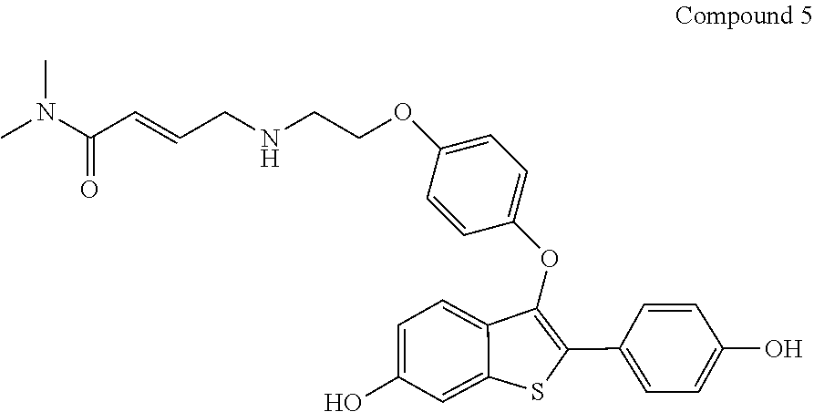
CN(C(C=CCNCCOC1=CC=C(OC2=C(C3=CC=C(O)C=C3)SC3=CC(O)=CC=C23)C=C1)=O)C
